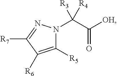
C1([R5])=C([R6])C([R7])=NN1C(C([OH])=O)([R4])[R3]
